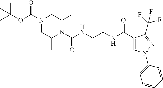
CC(OC(N1CC(C)N(C(NCCNC(C2=CN(C3=CC=CC=C3)N=C2C(F)(F)F)=O)=O)C(C)C1)=O)(C)C
